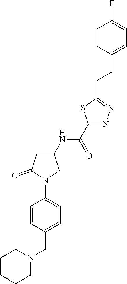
FC1=CC=C(CCC2=NN=C(C(NC3CC(=O)N(C4=CC=C(CN5CCCCC5)C=C4)C3)=O)S2)C=C1
